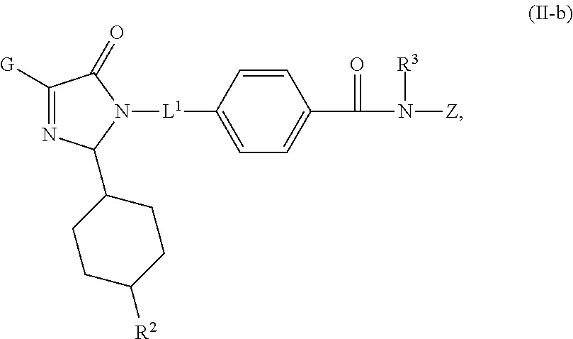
C1([G])=NC(C2CCC([R2])CC2)N([L1]C2=CC=C(C(=O)N([R3])[Z])C=C2)C1=O
